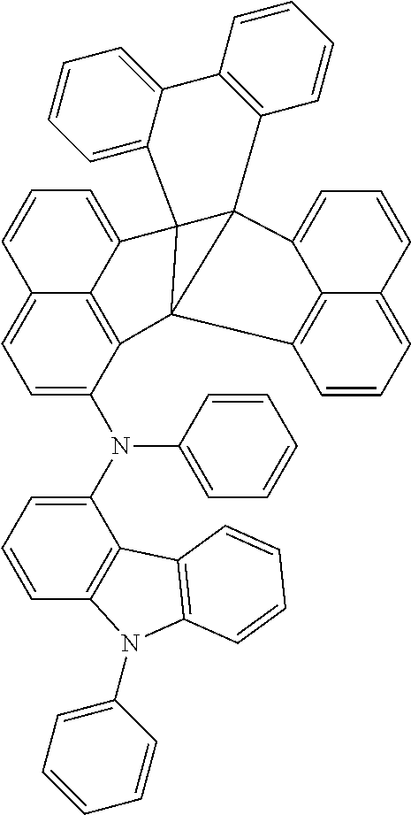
C1=C(N(C2=CC=CC3=C2C2=C(N3C3=CC=CC=C3)C=CC=C2)C2=CC=CC=C2)C2=C3C(=C1)C=CC=C3C13C4=CC=CC=C4C4=C(C=CC=C4)C14C1=CC=CC5=CC=CC(=C51)C234
